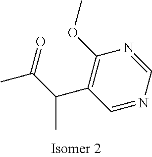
C1=NC=NC(OC)=C1C(C(C)=O)C
